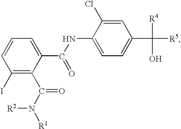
C1(I)=C(C(N([R1])[R2])=O)C(C(NC2=CC=C(C([R5])([R4])O)C=C2Cl)=O)=CC=C1
